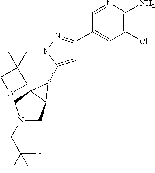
C1=C(C2C3CN(CC(F)(F)F)CC32)N(CC2(C)COC2)N=C1C1=CC(Cl)=C(N)N=C1
